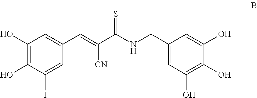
C1(O)=C(O)C(I)=CC(C=C(C(NCC2=CC(O)=C([OH])C(O)=C2)=S)[CN])=C1
